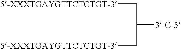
C([5-XXXTGAYGTTCTCTGT-3])C([3-C-5])C[5-XXXTGAYGTTCTCTGT-3]
